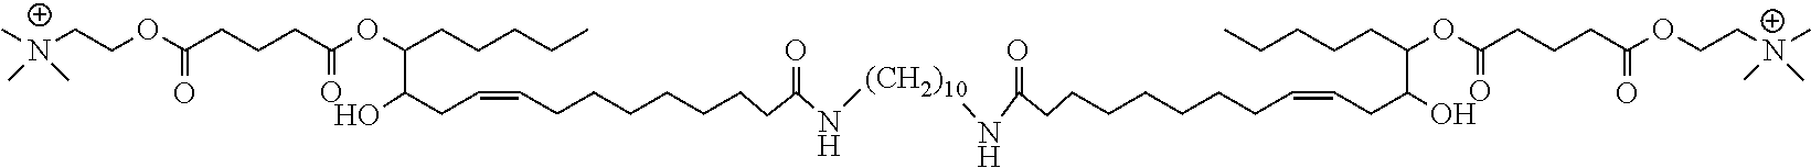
C[N+](CCOC(CCCC(OC(CCCCC)C(CC=CCCCCCCCC(=O)N[(CH2)10]NC(=O)CCCCCCCC=CCC(O)C(CCCCC)OC(CCCC(OCC[N+](C)(C)C)=O)=O)O)=O)=O)(C)C
